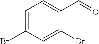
C1=C(Br)C=C(Br)C(C=O)=C1
